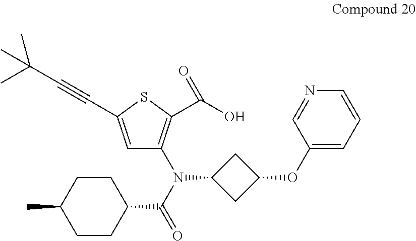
C1=C(C#CC(C)(C)C)SC(C(O)=O)=C1N(C(=O)C1CCC(C)CC1)C1CC(OC2=CC=CN=C2)C1
